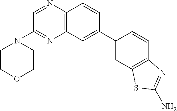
C12=C(C=C(C3=CC4=C(C=C3)N=C(N)S4)C=C1)N=C(N1CCOCC1)C=N2
